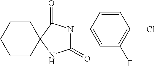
C1=CC(N2C(=O)NC3(C2=O)CCCCC3)=CC(F)=C1Cl
